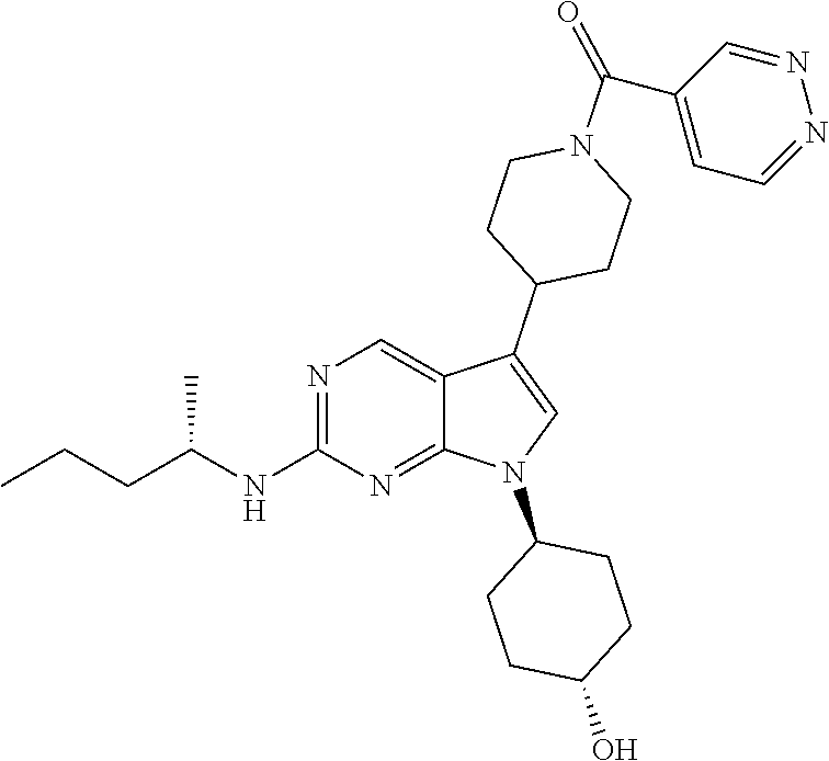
N1=C(NC(CCC)C)N=C2C(=C1)C(C1CCN(C(C3=CC=NN=C3)=O)CC1)=CN2C1CCC(O)CC1
